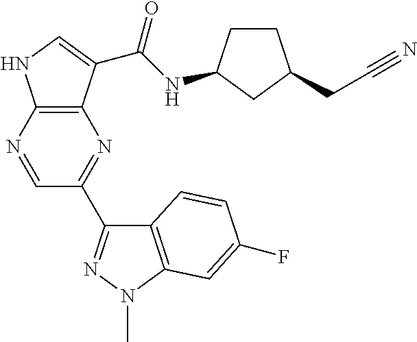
C12=C(N=CC(C3=NN(C)C4=C3C=CC(F)=C4)=N1)NC=C2C(NC1CCC(CC#N)C1)=O
